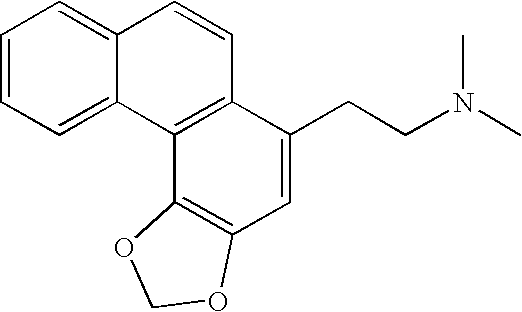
C1=CC=C2C(=C1)C=CC1=C2C2=C(C=C1CCN(C)C)OCO2
